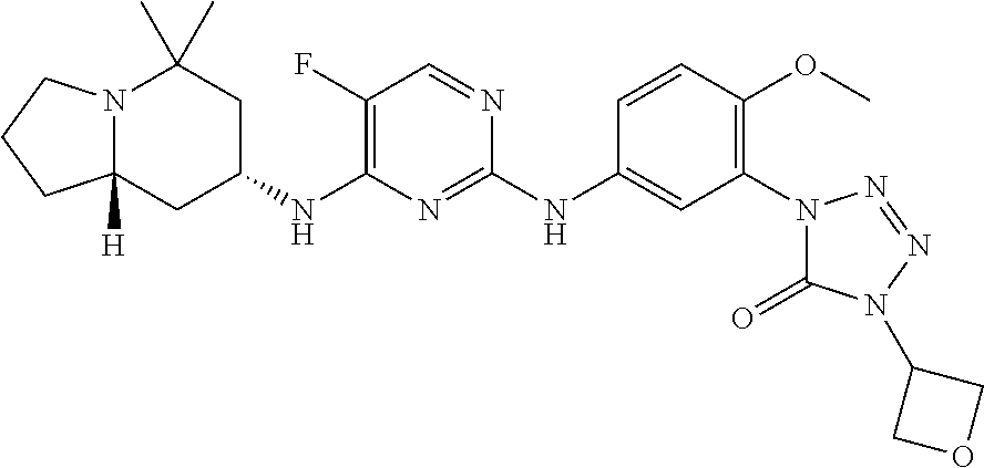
N12C([H])(CC(NC3=C(F)C=NC(NC4=CC(N5C(=O)N(C6COC6)N=N5)=C(OC)C=C4)=N3)CC1(C)C)CCC2
